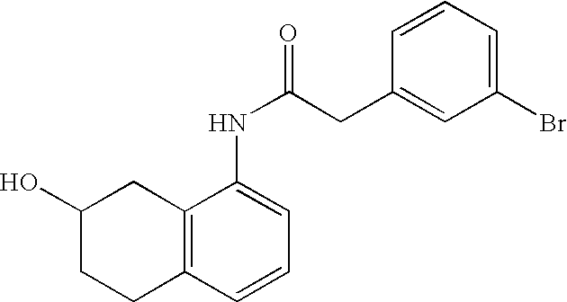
C1(Br)=CC=CC(CC(NC2=CC=CC3=C2CC(O)CC3)=O)=C1
